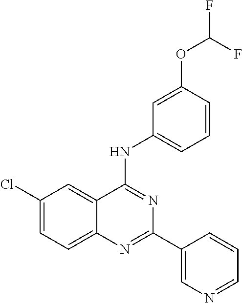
C1(Cl)=CC=C2C(=C1)C(NC1=CC=CC(OC(F)F)=C1)=NC(C1=CN=CC=C1)=N2
